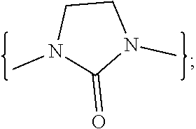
C1CN(C)C(=O)N1C
